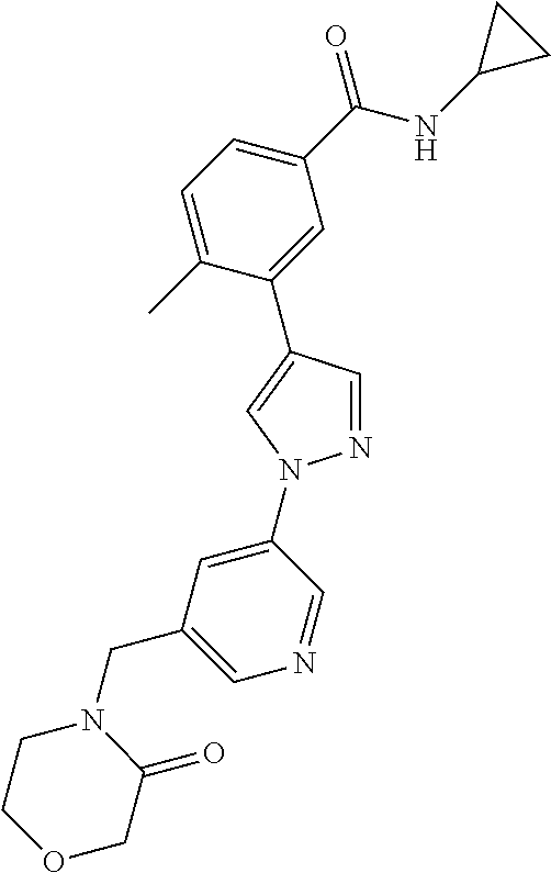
C1=C(C)C(C2=CN(C3=CC(CN4CCOCC4=O)=CN=C3)N=C2)=CC(C(NC2CC2)=O)=C1
